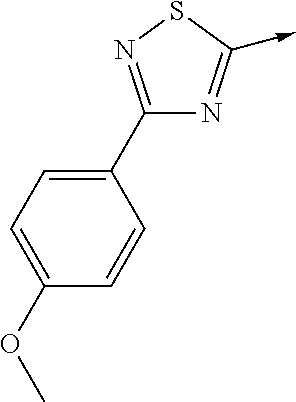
C1(C2=CC=C(OC)C=C2)=NSC(->C)=N1
